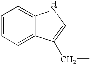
C1=CC=C2C(=C1)NC=C2CC
